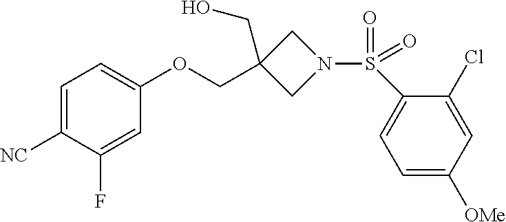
C1=C([NC])C(F)=CC(OCC2(CO)CN(S(=O)(C3=CC=C([OMe])C=C3Cl)=O)C2)=C1
